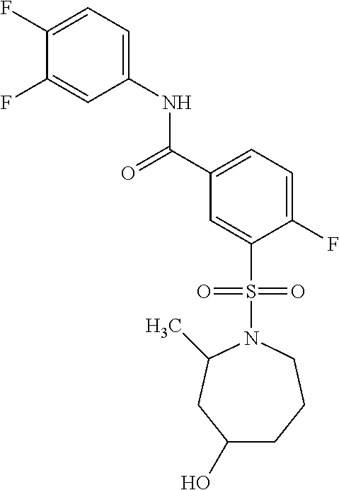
C(C1=CC=C(F)C(S(N2CCCC(O)CC2C)(=O)=O)=C1)(=O)NC1=CC=C(F)C(F)=C1
